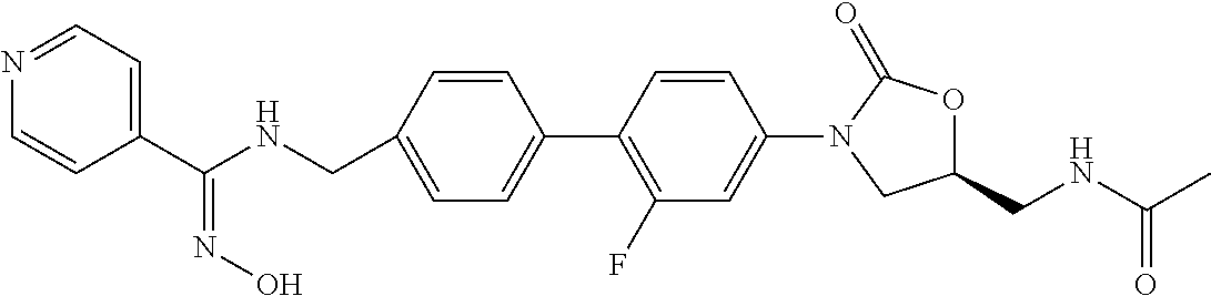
C(NCC1=CC=C(C2=C(F)C=C(N3CC(CNC(C)=O)OC3=O)C=C2)C=C1)(C1=CC=NC=C1)=NO
